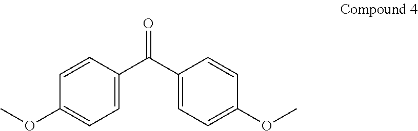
C(C1=CC=C(OC)C=C1)(C1=CC=C(OC)C=C1)=O
